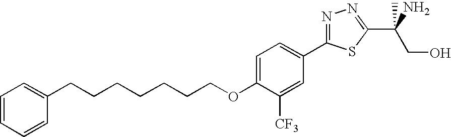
N1=C(C2=CC=C(OCCCCCCCC3=CC=CC=C3)C([CF3])=C2)SC(C(CO)(N)C)=N1
